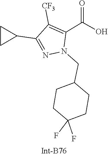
C1(C2CC2)=NN(CC2CCC(F)(F)CC2)C(C(=O)O)=C1[CF3]
